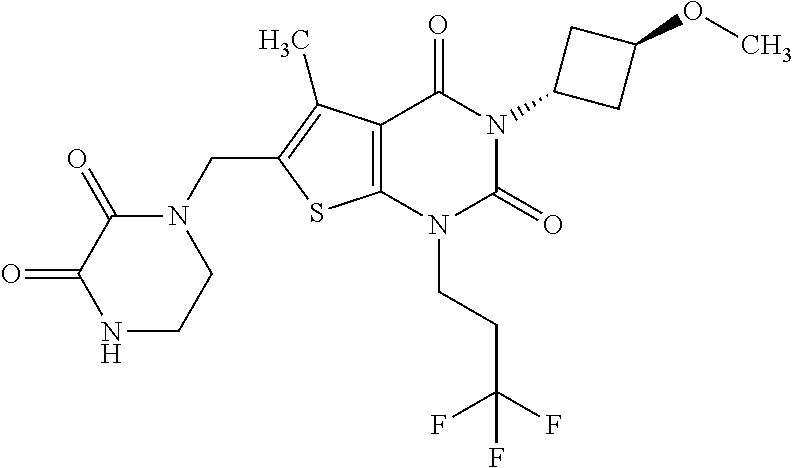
C12=C(N(CCC(F)(F)F)C(=O)N(C3CC(OC)C3)C1=O)SC(CN1C(=O)C(=O)NCC1)=C2C
